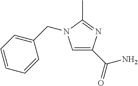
C1=C(C(=O)N)N=C(C)N1CC1=CC=CC=C1
